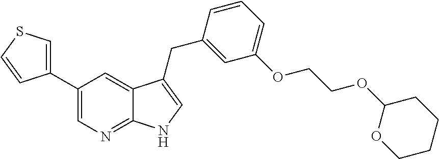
C1(C2=CSC=C2)=CN=C2C(=C1)C(CC1=CC(OCCOC3OCCCC3)=CC=C1)=CN2
